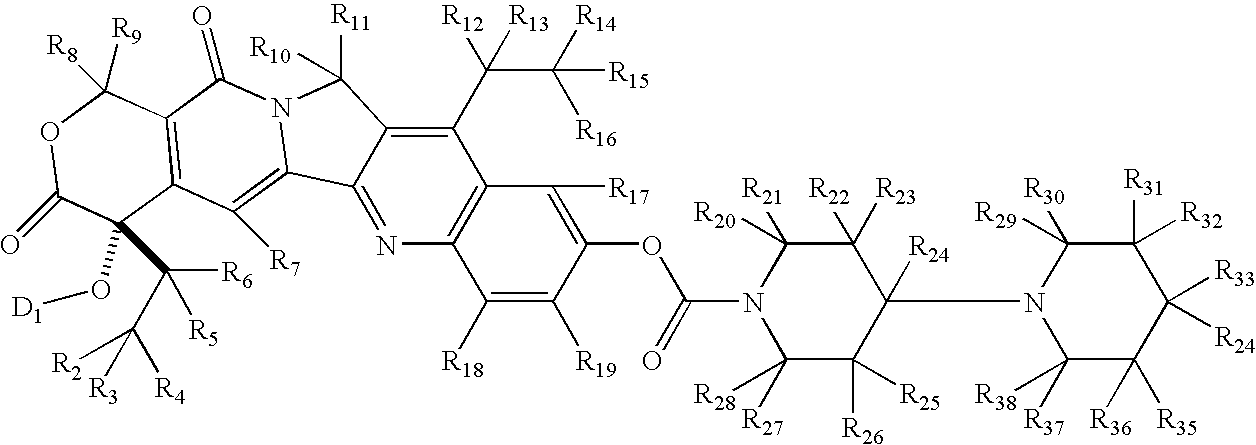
C1(C(C([R16])([R14])[R15])([R12])[R13])=C2C(=NC3=C1C([R17])=C(OC(=O)N1C([R27])([R28])C([R26])([R25])C([R24])(N4C([R37])([R38])C([R35])([R36])C([R33])([R24])C([R32])([R31])C4([R30])[R29])C([R23])([R22])C1([R21])[R20])C([R19])=C3[R18])C1=C([R7])C3=C(C(=O)N1C2([R11])[R10])C([R8])([R9])OC(=O)C3(O[D1])C([R6])([R5])C([R4])([R3])[R2]
